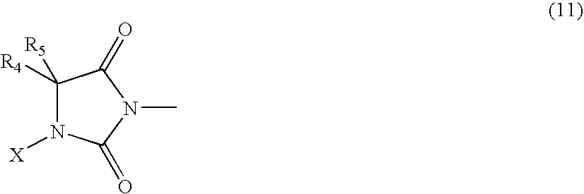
C1([R4])([R5])N([X])C(=O)N(C)C1=O
